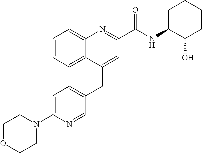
C1=C(N2CCOCC2)N=CC(CC2=CC(C(NC3C(O)CCCC3)=O)=NC3=CC=CC=C23)=C1
